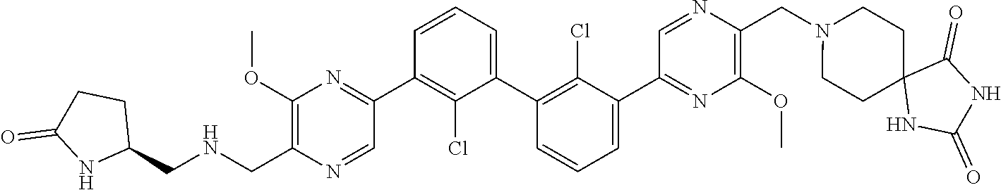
C1(C2=NC(OC)=C(C[HN]CC3CCC(=O)N3)N=C2)=C(Cl)C(C2=C(Cl)C(C3=NC(OC)=C(CN4CCC5(CC4)NC(=O)NC5=O)N=C3)=CC=C2)=CC=C1
